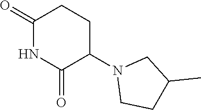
C1(=O)NC(=O)C(N2CCC(C)C2)CC1
